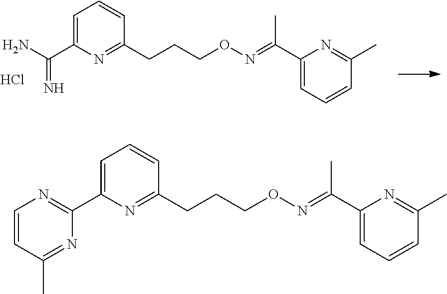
C1=C(C(N)=N)N=C(CCCON=C(C2=CC=CC(C)=N2)C)C=C1.Cl.C1=C(C2=NC=CC(C)=N2)N=C(CCCON=C(C2=CC=CC(C)=N2)C)C=C1
